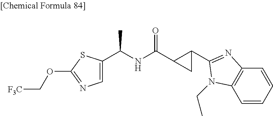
CC(NC(C1CC1C1=NC2=C(C=CC=C2)N1CC)=O)C1=CN=C(OC[F3C])S1
